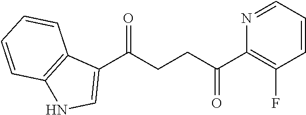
C1(C(CCC(C2=C(F)C=CC=N2)=O)=O)=CNC2=C1C=CC=C2
